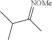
CC(C(C)=[NOMe])C
